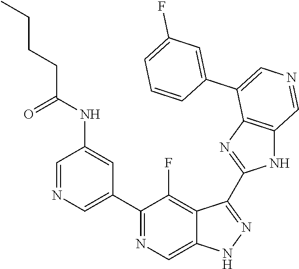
C1(C2=CN=CC(NC(=O)CCCC)=C2)=NC=C2C(=C1F)C(C1=NC3=C(N1)C=NC=C3C1=CC(F)=CC=C1)=NN2
